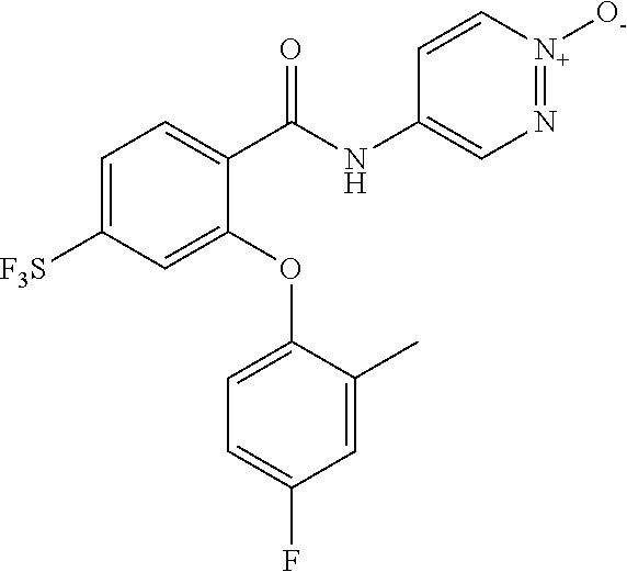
C1(C(NC2=CN=[N+]([O-])C=C2)=O)=CC=C([F3S])C=C1OC1=CC=C(F)C=C1C
